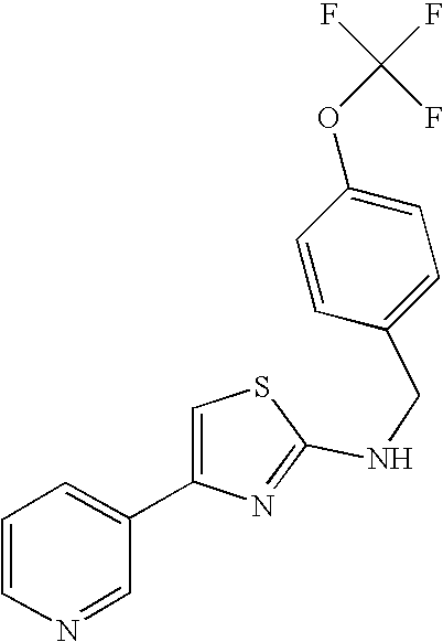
C1(CNC2=NC(C3=CC=CN=C3)=CS2)=CC=C(OC(F)(F)F)C=C1
